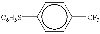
[C6H5S]c1ccc([CF3])cc1
